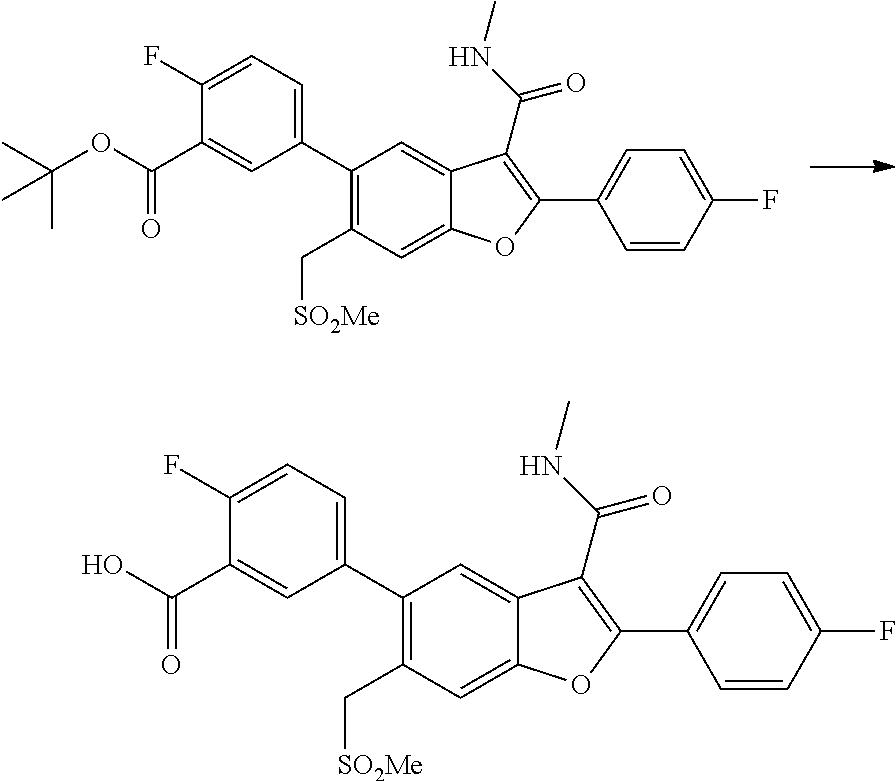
C1(C2=CC=C(F)C(C(O)=O)=C2)=C(C[SO2Me])C=C2C(=C1)C(C(=O)NC)=C(C1=CC=C(F)C=C1)O2.C1(C2=CC=C(F)C(C(OC(C)(C)C)=O)=C2)=C(C[SO2Me])C=C2C(=C1)C(C(=O)NC)=C(C1=CC=C(F)C=C1)O2
